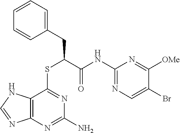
C12=C(N=C(N)N=C1SC(C(NC1=NC=C(Br)C([OMe])=N1)=O)CC1=CC=CC=C1)N=CN2
